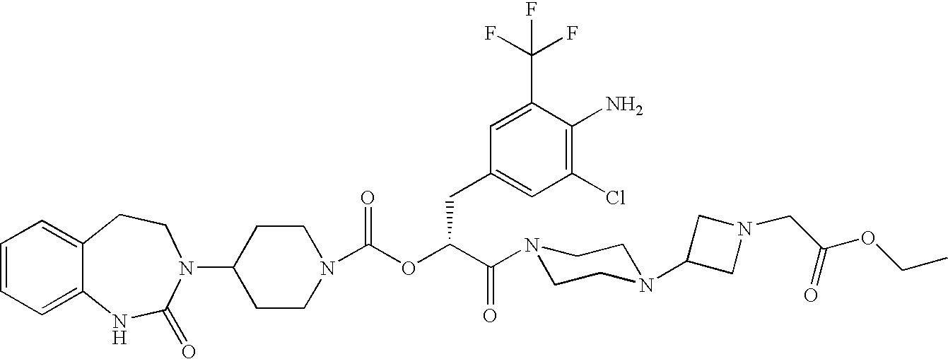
C1(N2C(=O)NC3=CC=CC=C3CC2)CCN(C(OC(C(N2CCN(C3CN(CC(OCC)=O)C3)CC2)=O)CC2=CC(Cl)=C(N)C(C(F)(F)F)=C2)=O)CC1
